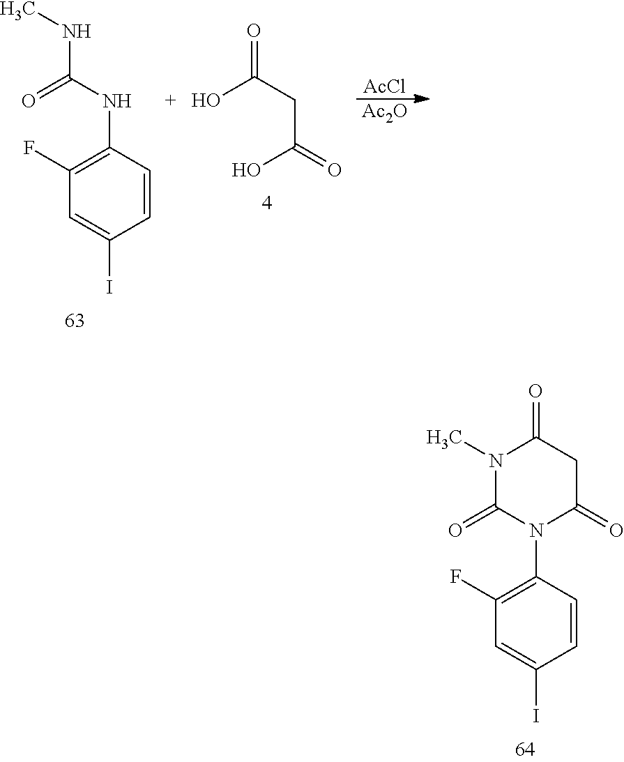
CN1C(=O)N(C2=C(F)C=C(I)C=C2)C(=O)CC1=O.CNC(NC1=C(F)C=C(I)C=C1)=O.OC(CC(O)=O)=O.[AcCl].[Ac2O]
